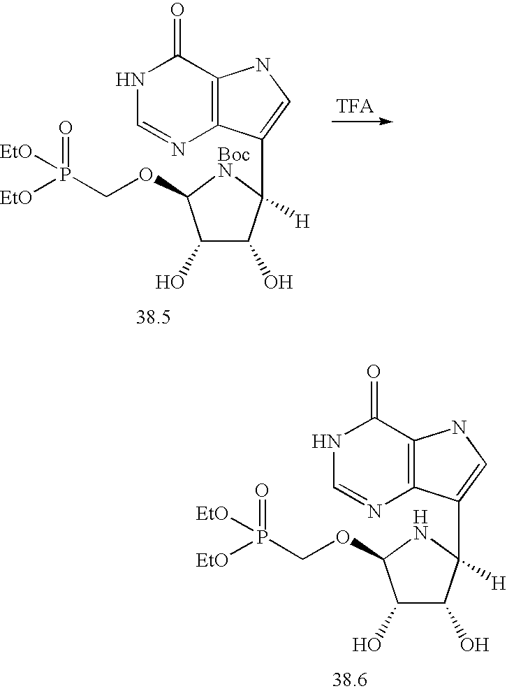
N1C=NC2=C(C1=O)NC=C2C1([H])C(O)C(O)C(OCP([EtO])(=O)[EtO])[BocN]1.[TFA].N1C=NC2=C(C1=O)NC=C2C1([H])C(O)C(O)C(OCP([EtO])(=O)[EtO])N1
